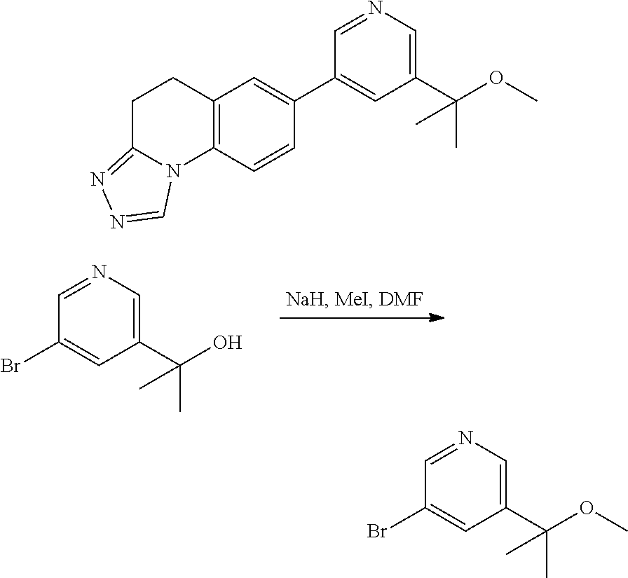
C1(C(O)(C)C)=CN=CC(Br)=C1.C12=C(C=CC(C3=CC(C(OC)(C)C)=CN=C3)=C1)N1C(=NN=C1)CC2.C1(C(OC)(C)C)=CN=CC(Br)=C1
